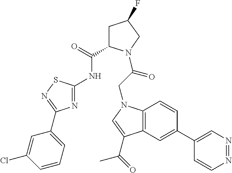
C12=C(C=C(C3=CN=NC=C3)C=C1)C(C(=O)C)=CN2CC(=O)N1C(C(=O)NC2=NC(C3=CC=CC(Cl)=C3)=NS2)CC(F)C1
